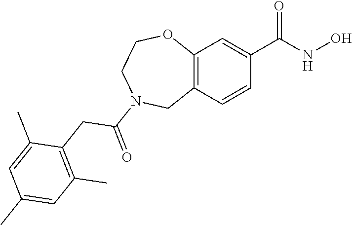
C12=C(C=CC(C(NO)=O)=C1)CN(C(=O)CC1=C(C)C=C(C)C=C1C)CCO2
